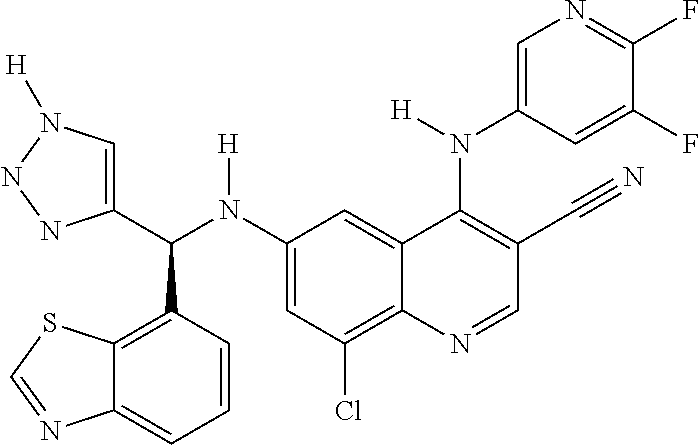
C1(N(C(C2=CN([H])NN2)C2=C3C(=CC=C2)N=CS3)[H])=CC(Cl)=C2C(=C1)C(N(C1=CN=C(F)C(F)=C1)[H])=C(C#N)C=N2
